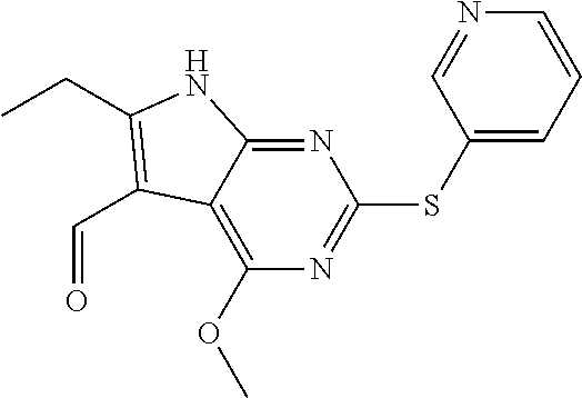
N1=C2C(=C(OC)N=C1SC1=CC=CN=C1)C(C=O)=C(CC)N2
